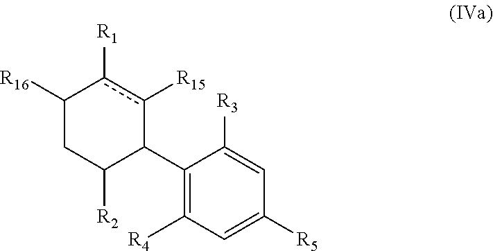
C1([R16])CC([R2])C(C2=C([R4])C=C([R5])C=C2[R3])c([R15])c1[R1]
